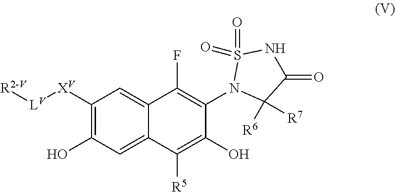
C1([XV][LV][R2-V])=C(O)C=C2C(=C1)C(F)=C(N1C([R6])([R7])C(=O)NS1(=O)=O)C(O)=C2[R5]
